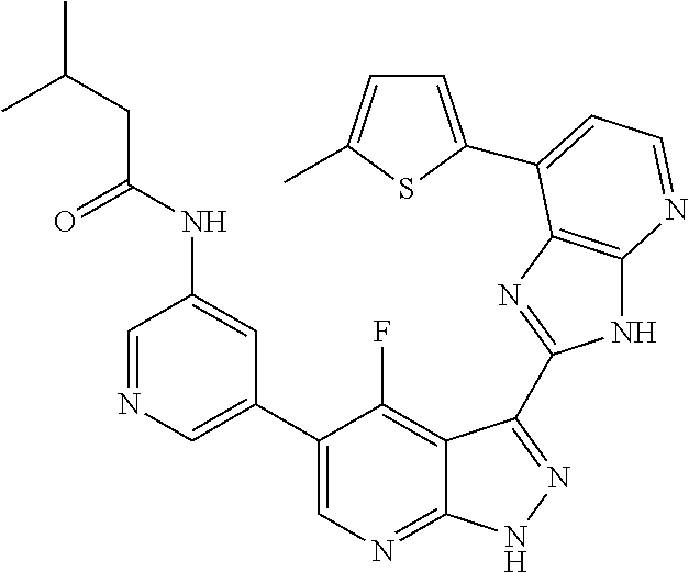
C1=NC=C(C2=CN=C3C(=C2F)C(C2=NC4=C(N2)N=CC=C4C2=CC=C(C)S2)=NN3)C=C1NC(CC(C)C)=O
